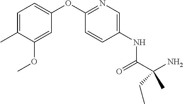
C1=C(C)C(OC)=CC(OC2=NC=C(NC(C(N)(CC)C)=O)C=C2)=C1
